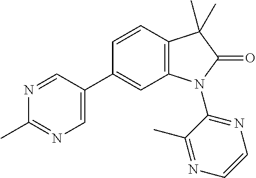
C12=C(C=CC(C3=CN=C(C)N=C3)=C1)C(C)(C)C(=O)N2C1=NC=CN=C1C
